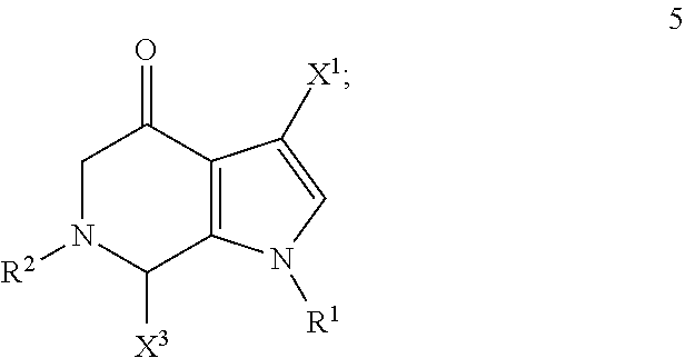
C12=C(C(=O)CN([R2])C1[X3])C([X1])=CN2[R1]
